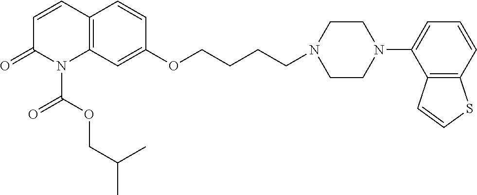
C1=CC2=C(N(C(OCC(C)C)=O)C1=O)C=C(OCCCCN1CCN(C3=CC=CC4=C3C=CS4)CC1)C=C2
